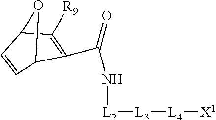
C1(C(=O)N[L2][L3][L4][X1])=C([R9])C2C=CC1O2
